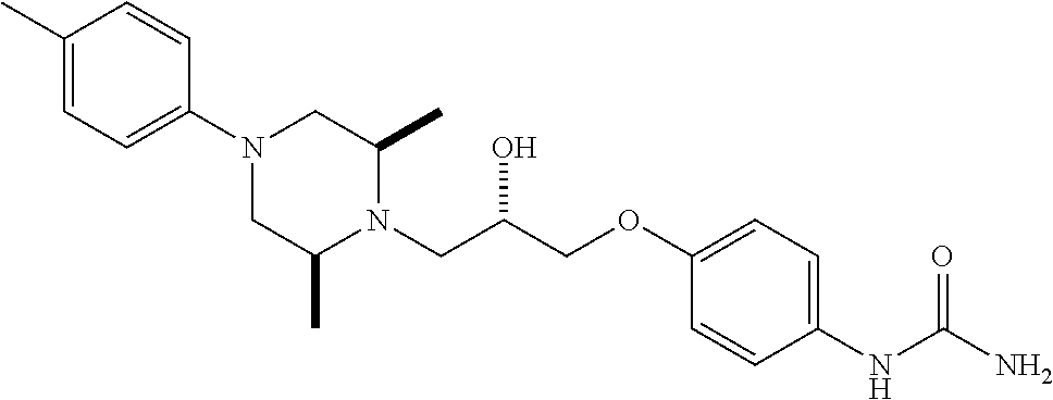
C1(C)=CC=C(N2CC(C)N(CC(COC3=CC=C(NC(N)=O)C=C3)O)C(C)C2)C=C1
